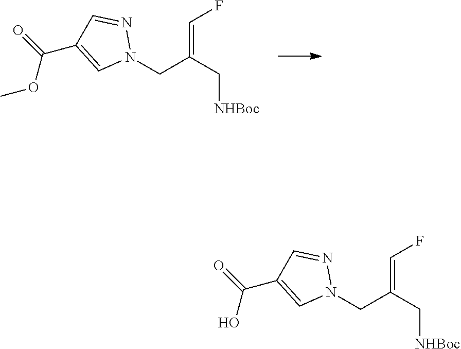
N1(CC(C[NHBoc])=CF)N=CC(C(=O)OC)=C1.N1(CC(C[NHBoc])=CF)N=CC(C(=O)O)=C1
